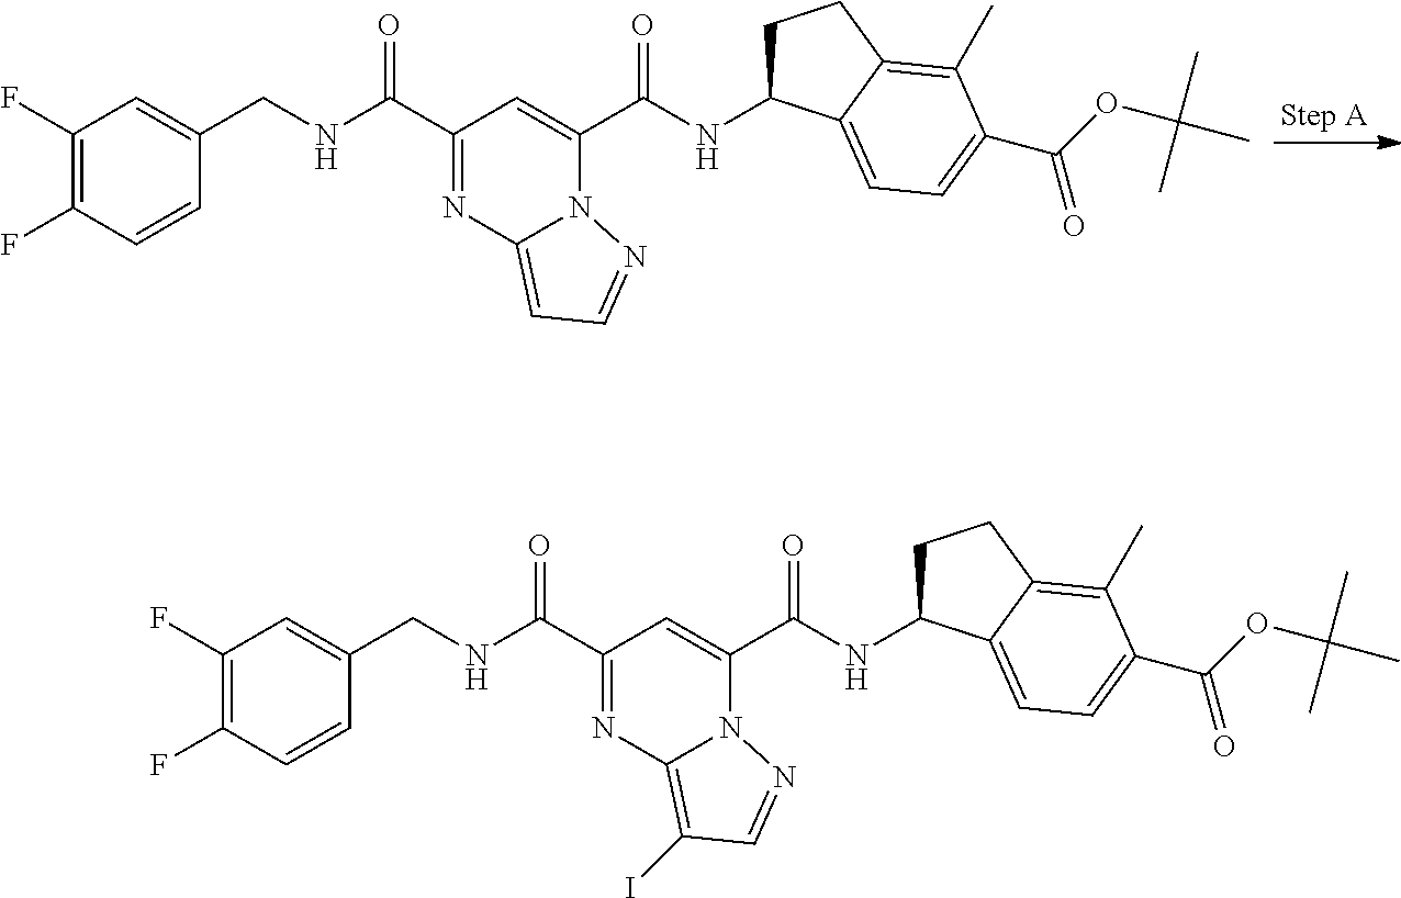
C1(F)=C(F)C=CC(CNC(C2=NC3=CC=NN3C(C(NC3CCC4=C(C)C(C(=O)OC(C)(C)C)=CC=C34)=O)=C2)=O)=C1.C1(F)=C(F)C=CC(CNC(C2=NC3=C(I)C=NN3C(C(NC3CCC4=C(C)C(C(=O)OC(C)(C)C)=CC=C34)=O)=C2)=O)=C1
